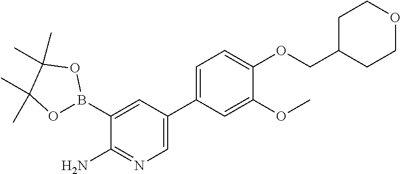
C1(C2=CC=C(OCC3CCOCC3)C(OC)=C2)=CN=C(N)C(B2OC(C)(C)C(C)(C)O2)=C1
